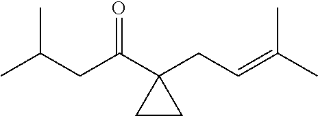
C(C1(CC=C(C)C)CC1)(CC(C)C)=O
